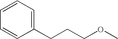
C1(CCCOC)=CC=CC=C1
